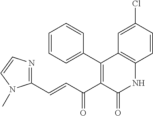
C1=CC=C(C2=C(C(C=CC3=NC=CN3C)=O)C(=O)NC3=C2C=C(Cl)C=C3)C=C1
